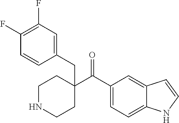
C(=O)(C1(CC2=CC(F)=C(F)C=C2)CCNCC1)C1=CC=C2C(=C1)C=CN2
